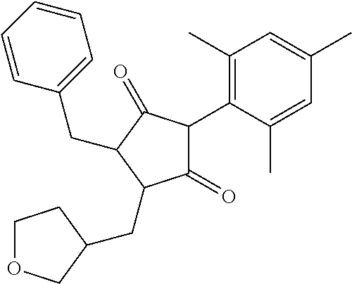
C1(=O)C(C2=C(C)C=C(C)C=C2C)C(=O)C(CC2=CC=CC=C2)C1CC1COCC1
